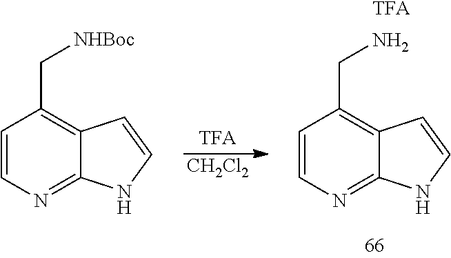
[CH2Cl2].C1=CN=C2C(=C1CN)C=CN2.[TFA].C1=CN=C2C(=C1C[NHBoc])C=CN2
